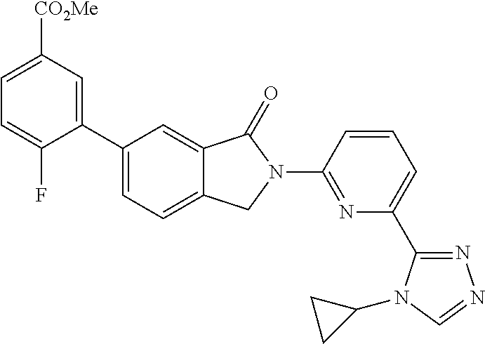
C1=C([CO2Me])C=C(C2=CC=C3C(=C2)C(=O)N(C2=NC(C4=NN=CN4C4CC4)=CC=C2)C3)C(F)=C1
